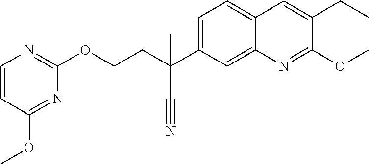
C1(OC)=NC2=CC(C(CCOC3=NC=CC(OC)=N3)(C#N)C)=CC=C2C=C1CC
